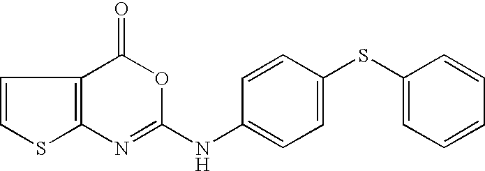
C1=CC2=C(N=C(NC3=CC=C(SC4=CC=CC=C4)C=C3)OC2=O)S1
